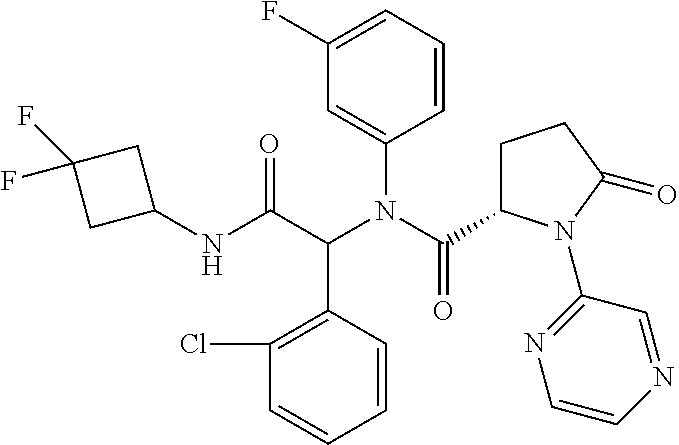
C1=CC(C(C(NC2CC(F)(F)C2)=O)N(C2=CC(F)=CC=C2)C(=O)C2CCC(=O)N2C2=NC=CN=C2)=C(Cl)C=C1
